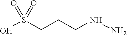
OS(CCCNN)(=O)=O
